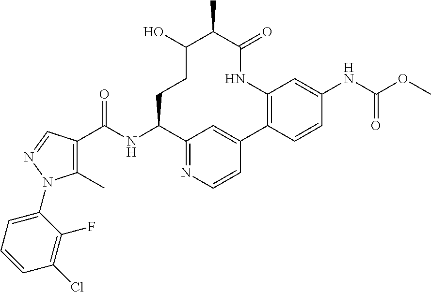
C1(C)=C(C(NC2C3=NC=CC(=C3)C3=C(NC(=O)C(C)C(O)CC2)C=C(NC(OC)=O)C=C3)=O)C=NN1C1=CC=CC(Cl)=C1F
